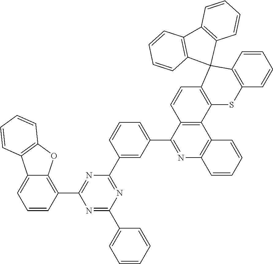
C1=CC2=C(C=C1)SC1=C(C23C2=C(C4=C3C=CC=C4)C=CC=C2)C=CC2=C1C1=C(N=C2C2=CC=CC(C3=NC(C4=CC=CC=C4)=NC(C4=C5C(=CC=C4)C4=C(O5)C=CC=C4)=N3)=C2)C=CC=C1
